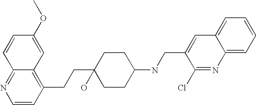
C1(OC)=CC2=C(CCC3(O)CCC(NCC4=CC5=CC=CC=C5N=C4Cl)CC3)C=CN=C2C=C1
